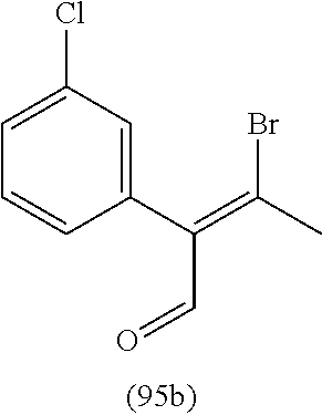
C1=C(Cl)C=C(C(=C(Br)C)C=O)C=C1
